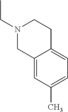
N1(CC)CC2=CC(C)=CC=C2CC1
